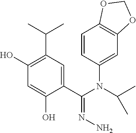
C1(O)=C(C(C)C)C=C(C(N(C2=CC3=C(C=C2)OCO3)C(C)C)=NN)C(O)=C1
